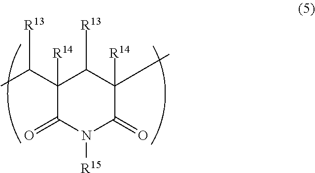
C1([R14])(C(C)[R13])C(=O)N([R15])C(=O)C([R14])(C)C1[R13]
